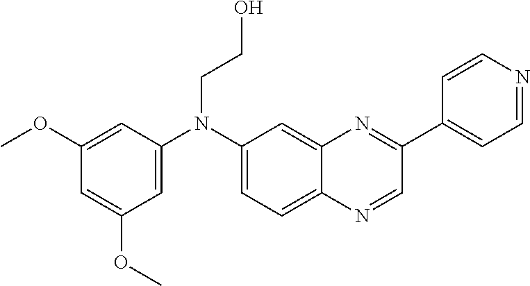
C1=C(N(C2=CC=C3C(=C2)N=C(C2=CC=NC=C2)C=N3)CCO)C=C(OC)C=C1OC
